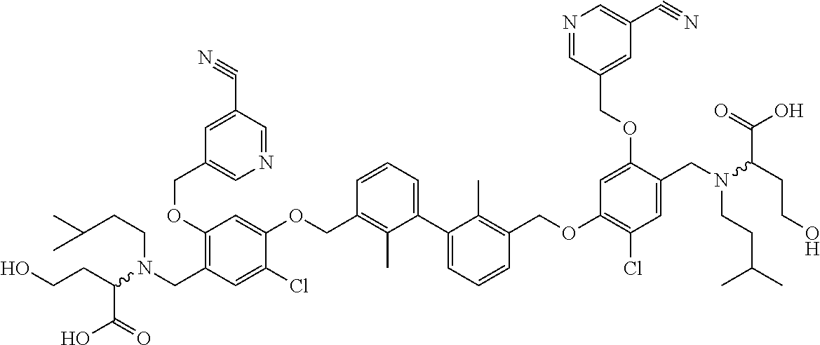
C1(OCC2=CN=CC(C#N)=C2)=C(CN(C(CCO)C(O)=O)CCC(C)C)C=C(Cl)C(OCC2=C(C)C(C3=CC=CC(COC4=C(Cl)C=C(CN(C(CCO)C(O)=O)CCC(C)C)C(OCC5=CC(C#N)=CN=C5)=C4)=C3C)=CC=C2)=C1
